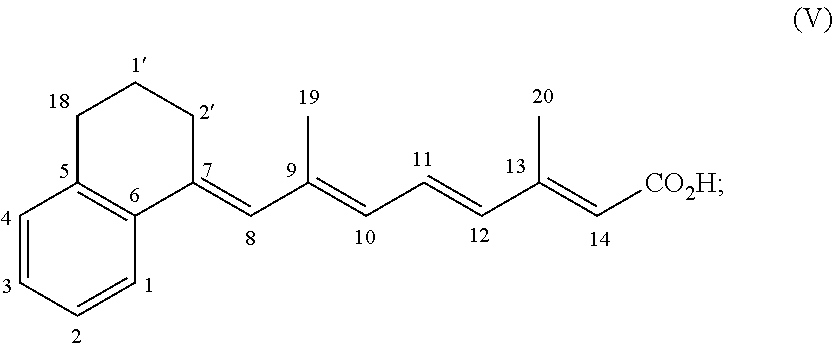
C1=CC=CC2=C1CCCC2=CC(=CC=CC(=C[CO2H])C)C
